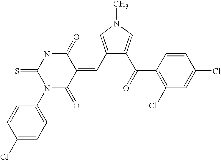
C1(C=C2C(=O)NC(=S)N(C3=CC=C(Cl)C=C3)C2=O)=CN(C)C=C1C(C1=C(Cl)C=C(Cl)C=C1)=O
